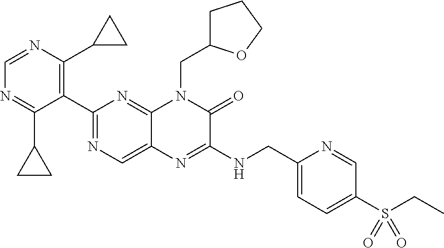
C1=NC(C2CC2)=C(C2=NC=C3C(=N2)N(CC2CCCO2)C(=O)C(NCC2=CC=C(S(CC)(=O)=O)C=N2)=N3)C(C2CC2)=N1
